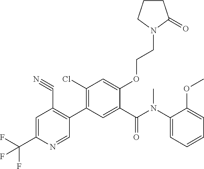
C1=C(C(F)(F)F)N=CC(C2=C(Cl)C=C(OCCN3C(=O)CCC3)C(C(N(C3=CC=CC=C3OC)C)=O)=C2)=C1C#N
